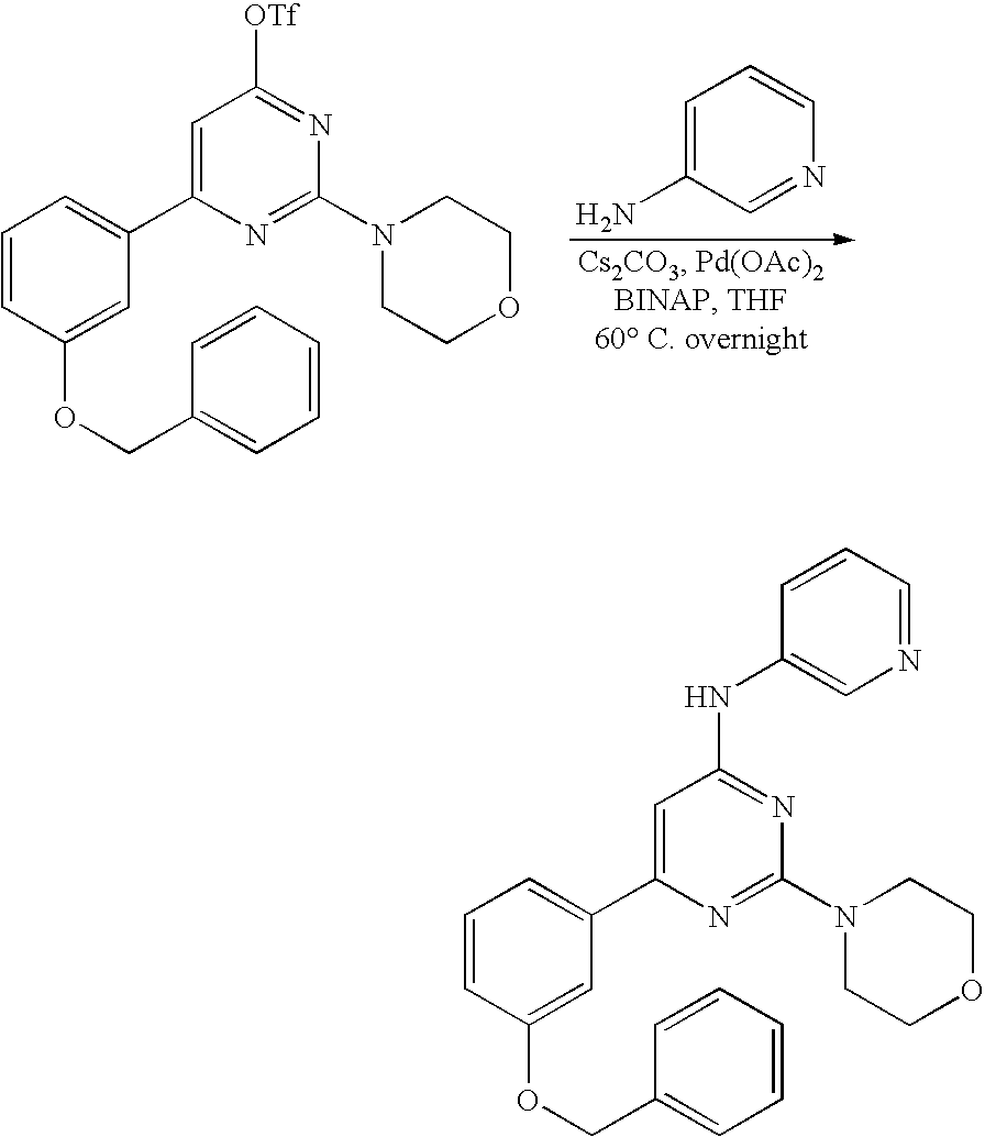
C1=C(N)C=NC=C1.C1=CC(OCC2=CC=CC=C2)=CC(C2=CC([OTf])=NC(N3CCOCC3)=N2)=C1.C1=CC(OCC2=CC=CC=C2)=CC(C2=CC(NC3=CN=CC=C3)=NC(N3CCOCC3)=N2)=C1
